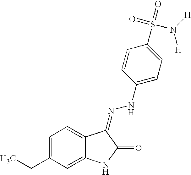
C1=C(CC)C=C2C(=C1)C(=NNC1=CC=C(S(=O)(=O)N([H])[H])C=C1)C(=O)N2
